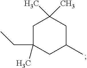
C1C(C)(CC)CC(C)CC1(C)C
